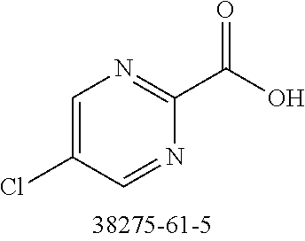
C1=C(Cl)C=NC(C(O)=O)=N1
